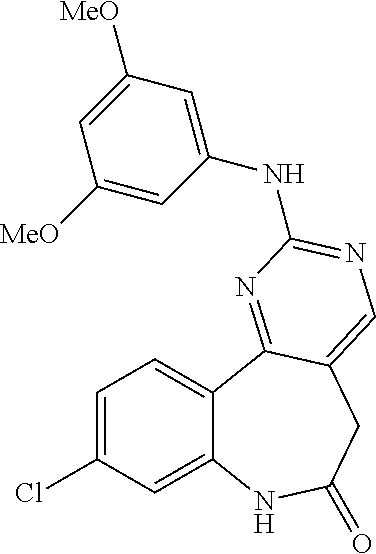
C1=C(Cl)C=C2C(=C1)C1=NC(NC3=CC([MeO])=CC([MeO])=C3)=NC=C1CC(=O)N2
